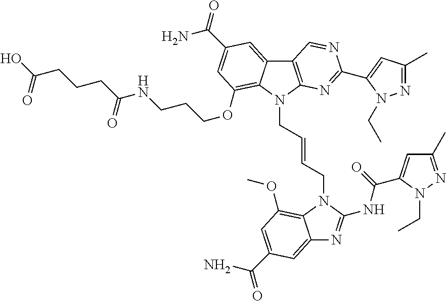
C12=CC(C(N)=O)=CC(OC)=C1N(CC=CCN1C3=C(C4=CC(C(=O)N)=CC(OCCCNC(CCCC(O)=O)=O)=C14)C=NC(C1=CC(C)=NN1CC)=N3)C(NC(=O)C1=CC(C)=NN1CC)=N2
